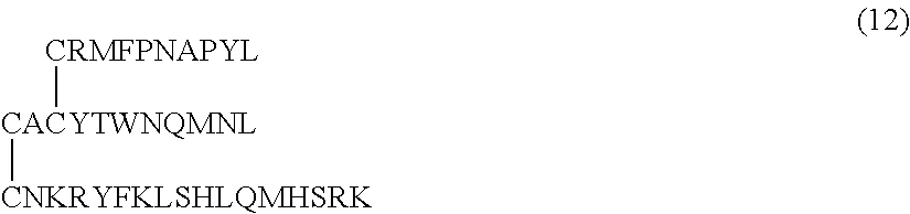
[CACYTWNQMNL]([CRMFPNAPYL])[CNKRYFKLSHLQMHSRK]
